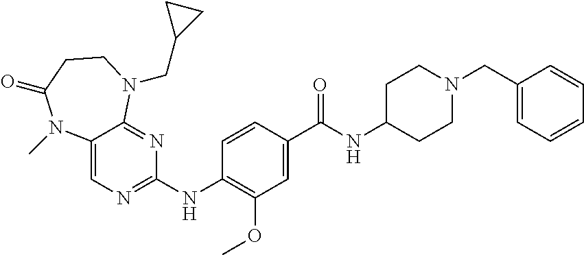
C12=CN=C(NC3=C(OC)C=C(C(NC4CCN(CC5=CC=CC=C5)CC4)=O)C=C3)N=C1N(CC1CC1)CCC(=O)N2C
